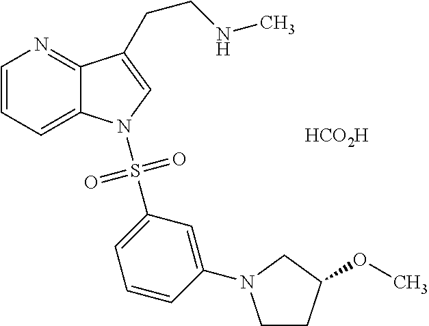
[HCO2H].C1=CC=C2C(=N1)C(CCNC)=CN2S(C1=CC=CC(N2CCC(OC)C2)=C1)(=O)=O
